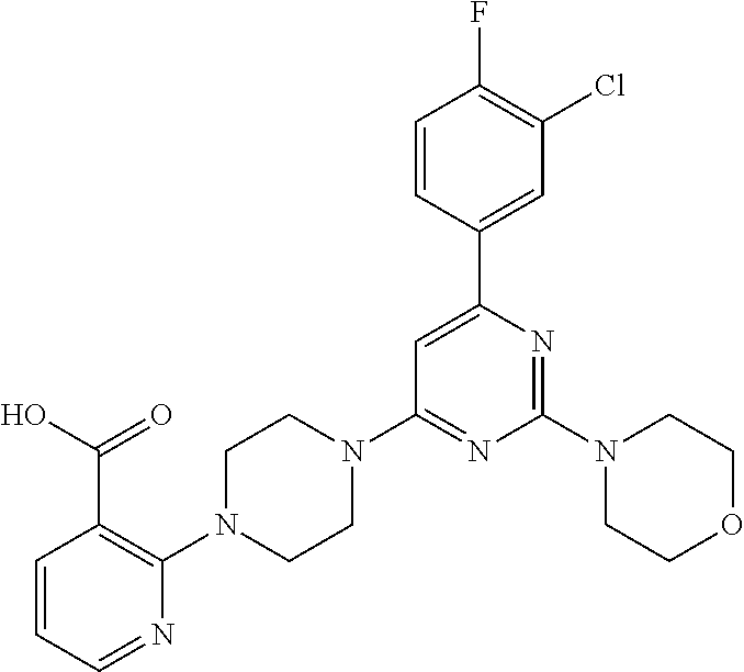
C1=CC=NC(N2CCN(C3=NC(N4CCOCC4)=NC(C4=CC(Cl)=C(F)C=C4)=C3)CC2)=C1C(O)=O
